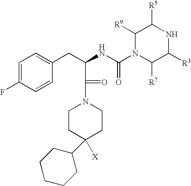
C1=C(F)C=CC(CC(NC(N2C([R7])C([R3])NC([R5])C2[R9])=O)C(N2CCC([X])(C3CCCCC3)CC2)=O)=C1
